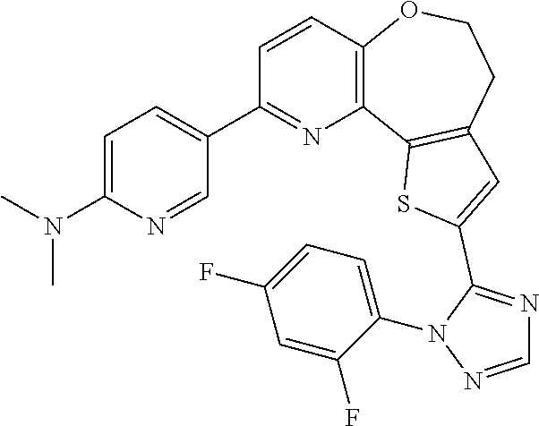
C1=CC2=C(N=C1C1=CC=C(N(C)C)N=C1)C1=C(CCO2)C=C(C2=NC=NN2C2=CC=C(F)C=C2F)S1
